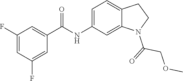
C12=CC(NC(C3=CC(F)=CC(F)=C3)=O)=CC=C1CCN2C(=O)COC
